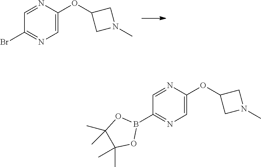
C1=NC(OC2CN(C)C2)=CN=C1Br.C1=NC(OC2CN(C)C2)=CN=C1B1OC(C)(C)C(C)(C)O1
